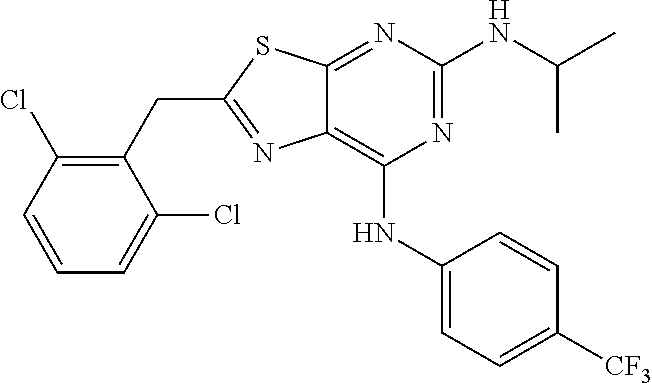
N1=C(NC(C)C)N=C2C(=C1NC1=CC=C([CF3])C=C1)N=C(CC1=C(Cl)C=CC=C1Cl)S2
